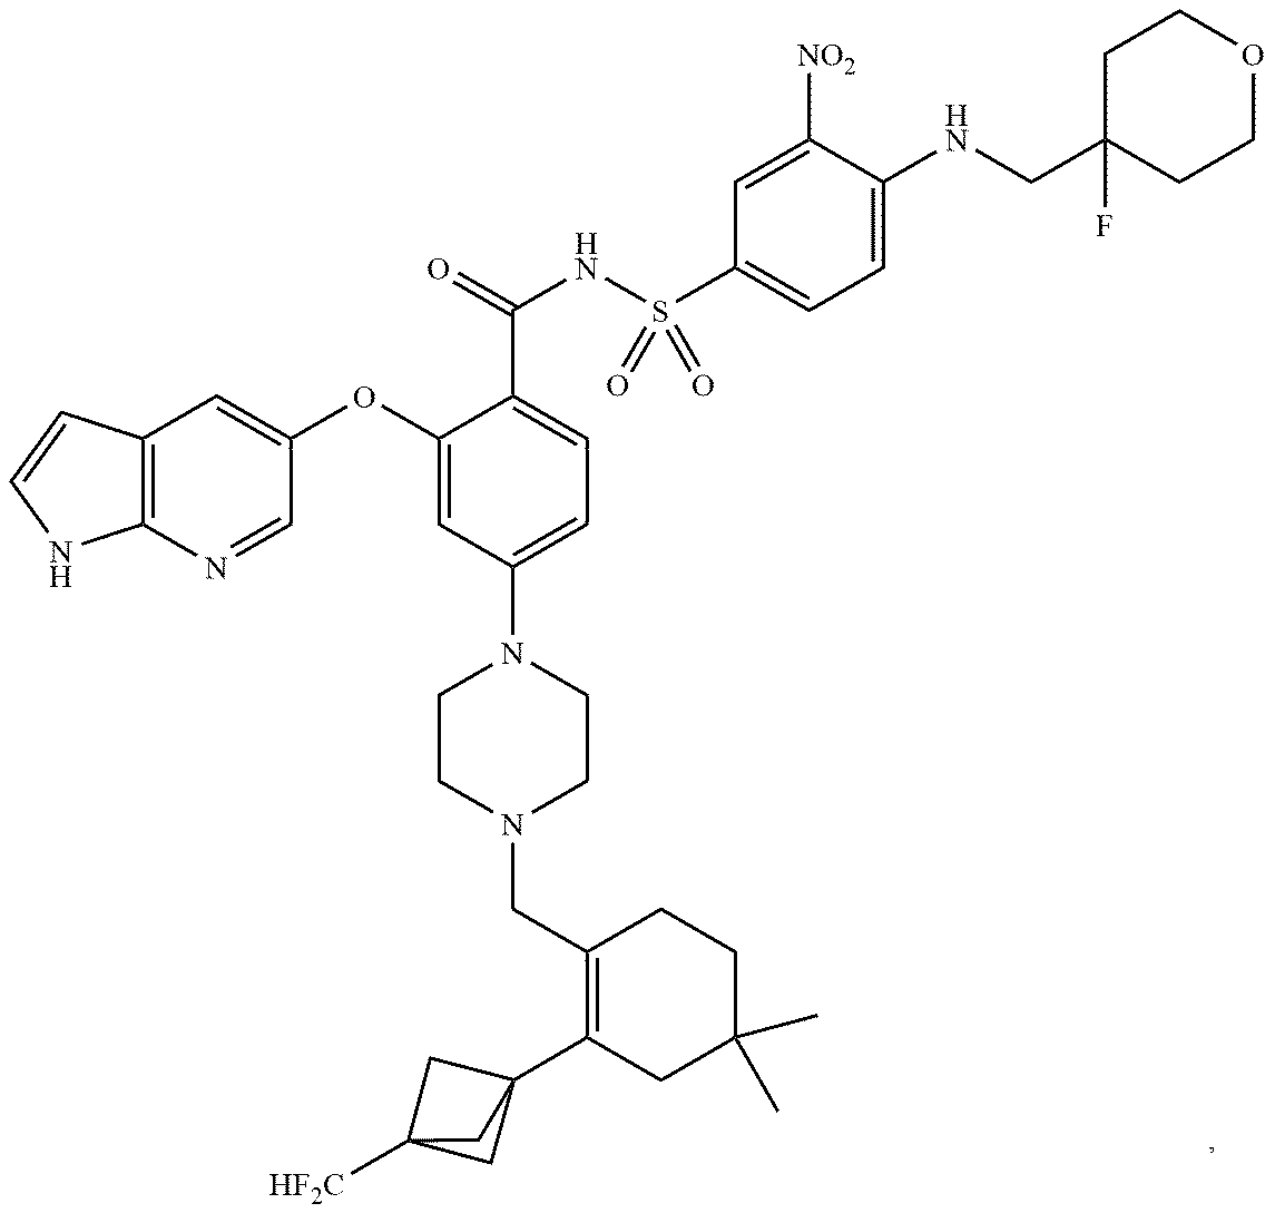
C1(CN2CCN(C3=CC=C(C(NS(C4=CC=C(NCC5(F)CCOCC5)C([NO2])=C4)(=O)=O)=O)C(OC4=CC5=C(N=C4)NC=C5)=C3)CC2)=C(C23CC([HF2C])(C2)C3)CC(C)(C)CC1
